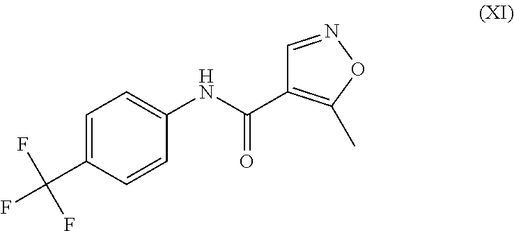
C1=C(C(F)(F)F)C=CC(NC(=O)C2=C(C)ON=C2)=C1
